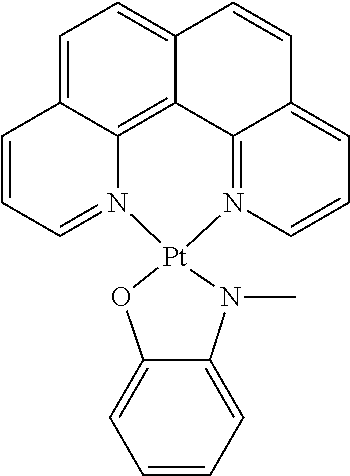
C1=C2C3=C4C(=C1)C=CC1=CC=CN(=C41)[Pt]1(N3=CC=C2)OC2=CC=CC=C2N1C
